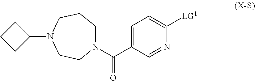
N1=CC(C(=O)N2CCCN(C3CCC3)CC2)=CC=C1[LG1]
